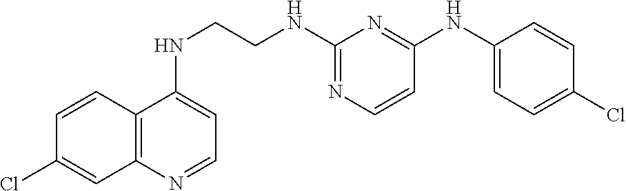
C1=CC2=C(C=C1Cl)N=CC=C2NCCNC1=NC=CC(NC2=CC=C(Cl)C=C2)=N1
